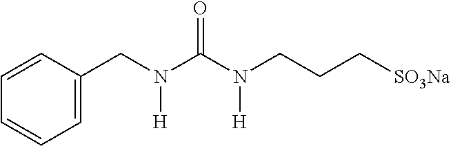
C1=C(CN(C(N(CCC[SO3Na])[H])=O)[H])C=CC=C1
